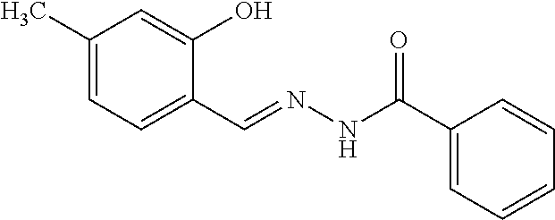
C1(C)=CC=C(C=NNC(C2=CC=CC=C2)=O)C(O)=C1
